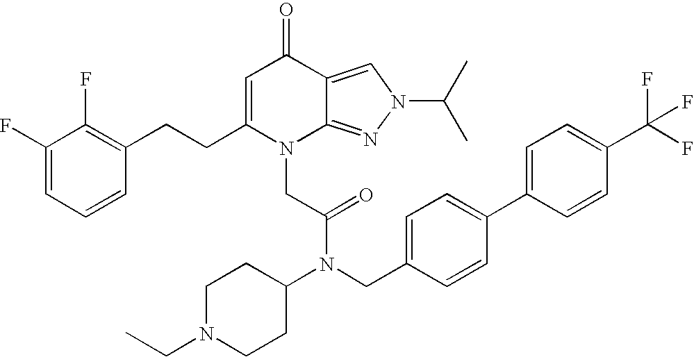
C1=C(CCC2=C(F)C(F)=CC=C2)N(CC(N(C2CCN(CC)CC2)CC2=CC=C(C3=CC=C(C(F)(F)F)C=C3)C=C2)=O)C2=NN(C(C)C)C=C2C1=O
